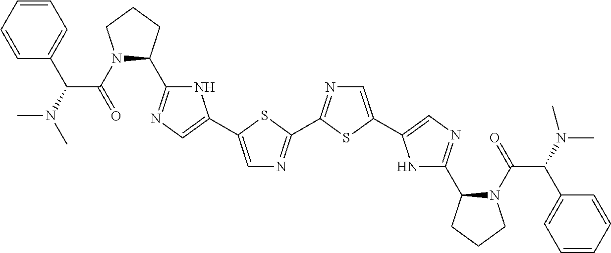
N1(C(C(C2=CC=CC=C2)N(C)C)=O)C(C2=NC=C(C3=CN=C(C4=NC=C(C5=CN=C(C6N(C(C(C7=CC=CC=C7)N(C)C)=O)CCC6)N5)S4)S3)N2)CCC1
